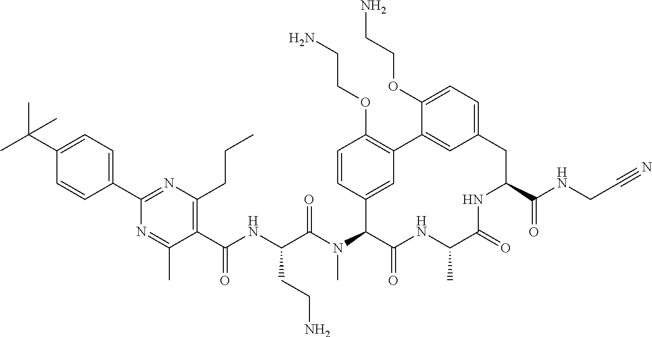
C(C(N(C1C(=O)NC(C)C(=O)NC(C(NCC#N)=O)CC2=CC=C(OCCN)C(=C2)C2=C(OCCN)C=CC1=C2)C)=O)(NC(C1=C(CCC)N=C(C2=CC=C(C(C)(C)C)C=C2)N=C1C)=O)CCN
